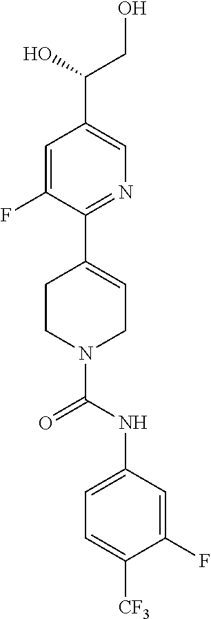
C1=C(F)C(C2=CCN(C(NC3=CC=C([CF3])C(F)=C3)=O)CC2)=NC=C1C(CO)O
